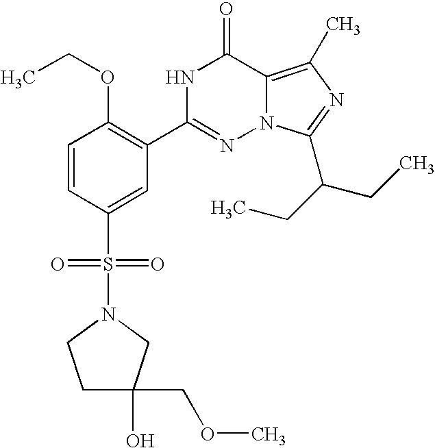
C1=CC(S(=O)(=O)N2CC(O)(COC)CC2)=CC(C2=NN3C(=C(C)N=C3C(CC)CC)C(=O)N2)=C1OCC
